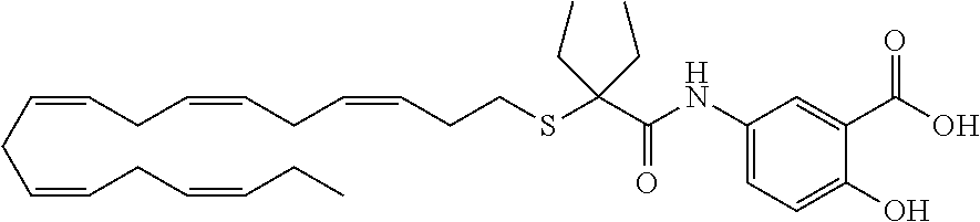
O=C(NC1=CC=C(O)C(C(O)=O)=C1)C(SCCC=CCC=CCC=CCC=CCC=CCC)(CC)CC
